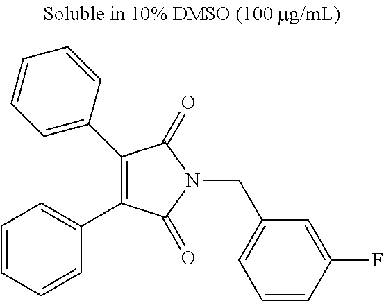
C1(C2=CC=CC=C2)=C(C2=CC=CC=C2)C(=O)N(CC2=CC=CC(F)=C2)C1=O
